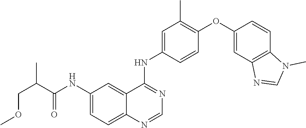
C1(NC(C(COC)C)=O)=CC=C2C(=C1)C(NC1=CC(C)=C(OC3=CC4=C(C=C3)N(C)C=N4)C=C1)=NC=N2
